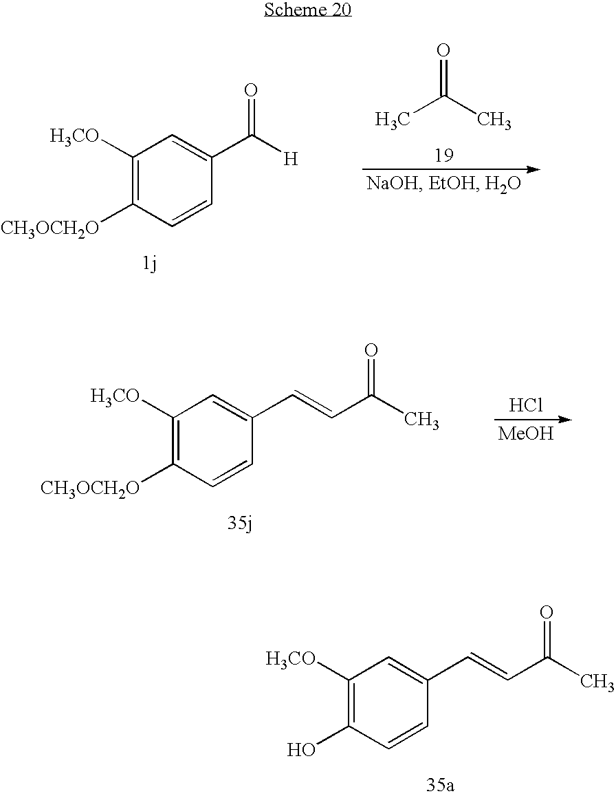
C1([H3CO])=C([CH3OCH2O])C=CC(C([H])=O)=C1.O=C(C)C.C1([H3CO])=C([CH3OCH2O])C=CC(C=CC(C)=O)=C1.Cl.[MeOH].C1([H3CO])=C(O)C=CC(C=CC(C)=O)=C1
